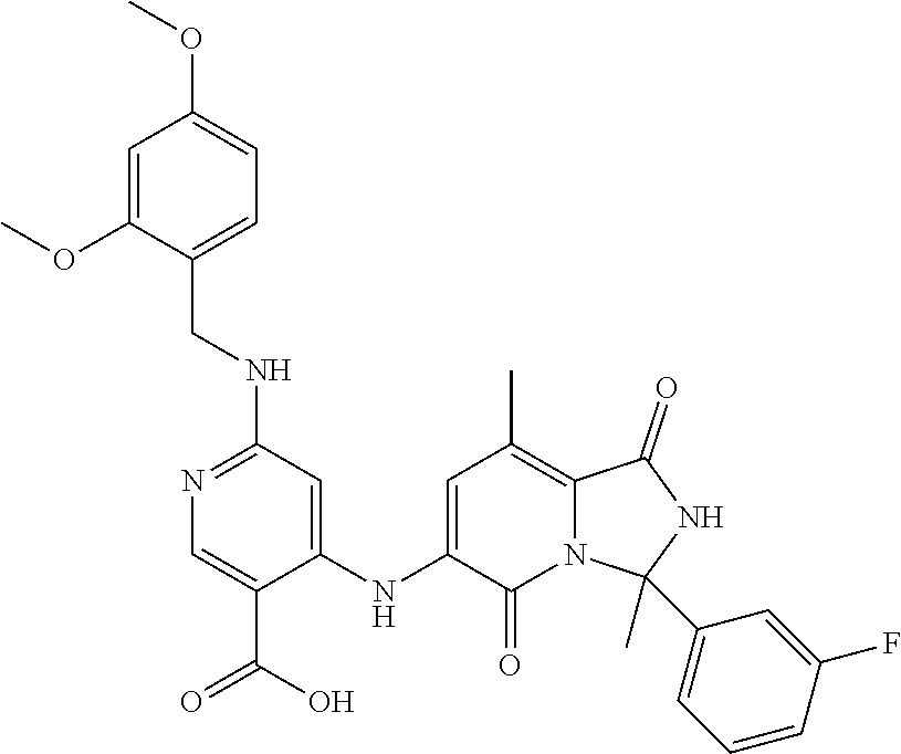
C1=C(NC2=CC(NCC3=CC=C(OC)C=C3OC)=NC=C2C(=O)O)C(=O)N2C(=C1C)C(=O)NC2(C)C1=CC=CC(F)=C1
